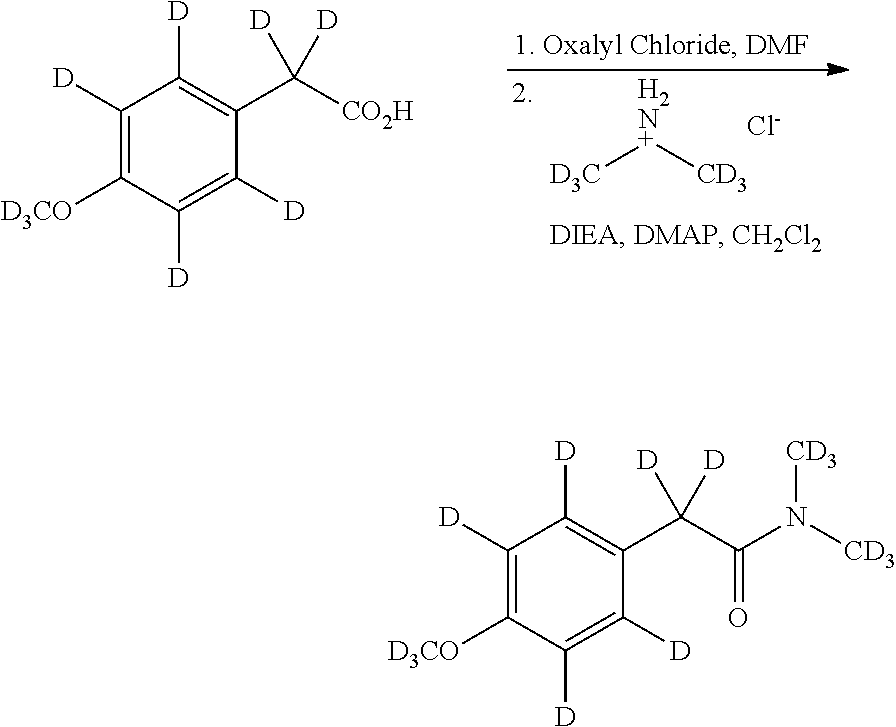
C1([D])=C([D3CO])C([D])=C([D])C(C([CO2H])([D])[D])=C1[D].[D3C][H2N+][CD3].[Cl-].C1([D])=C([D3CO])C([D])=C([D])C(C(C(=O)N([CD3])[CD3])([D])[D])=C1[D]
